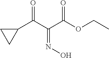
C1(C(C(C(OCC)=O)=NO)=O)CC1
